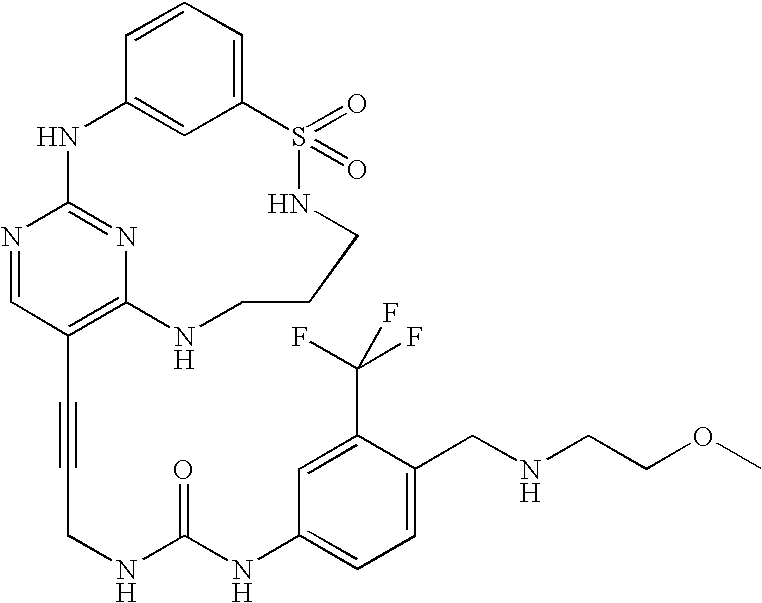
C1=CC=C2C=C1NC1=NC(=C(C#CCNC(NC3=CC=C(CNCCOC)C(C(F)(F)F)=C3)=O)C=N1)NCCCNS2(=O)=O
